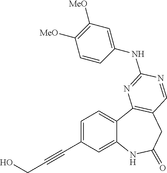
C1=C(C#CCO)C=C2C(=C1)C1=C(CC(=O)N2)C=NC(NC2=CC([MeO])=C([MeO])C=C2)=N1
